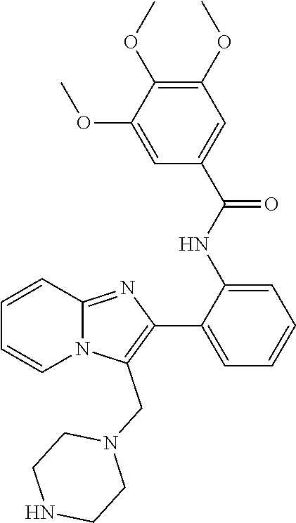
C1=CC2=NC(C3=CC=CC=C3NC(C3=CC(OC)=C(OC)C(OC)=C3)=O)=C(CN3CCNCC3)N2C=C1
